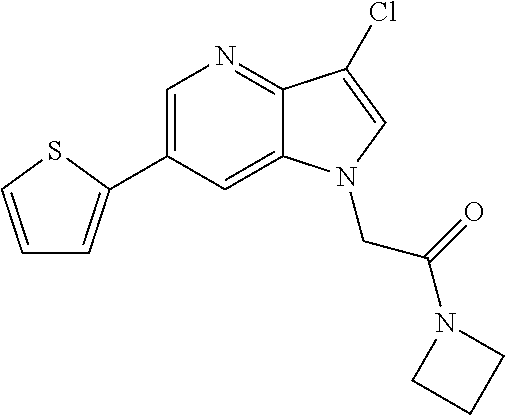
C1=C(C2=CC=CS2)C=C2C(=N1)C(Cl)=CN2CC(N1CCC1)=O
